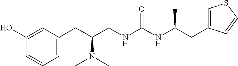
C1(CC(CNC(NC(CC2=CSC=C2)C)=O)N(C)C)=CC=CC(O)=C1
